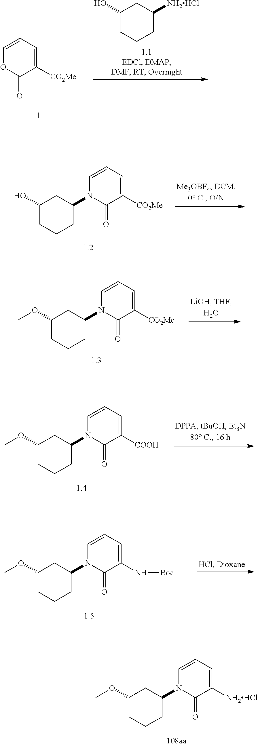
C1([CO2Me])=CC=COC1=O.C1(O)CCCC([NH2HCl])C1.C1([CO2Me])=CC=CN(C2CCCC(O)C2)C1=O.C1([CO2Me])=CC=CN(C2CCCC(OC)C2)C1=O.C1([COOH])=CC=CN(C2CCCC(OC)C2)C1=O.C1(N[Boc])=CC=CN(C2CCCC(OC)C2)C1=O.C1([NH2HCl])=CC=CN(C2CCCC(OC)C2)C1=O
